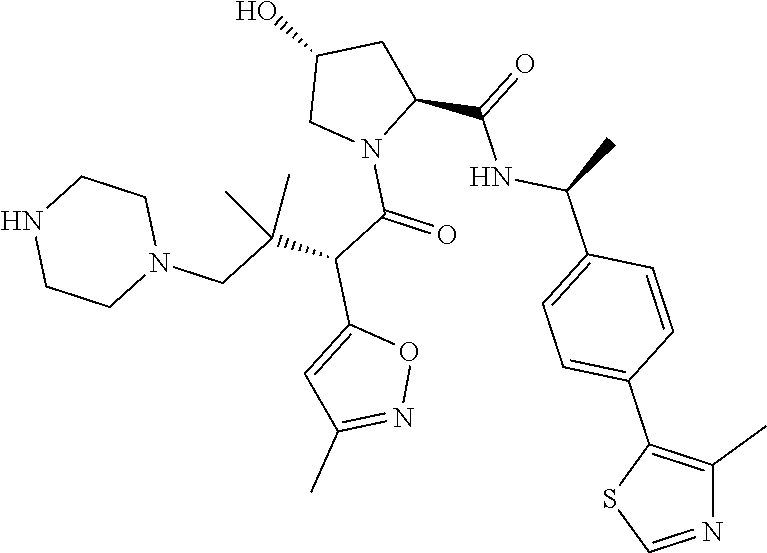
N1=CSC(C2=CC=C(C(NC(C3N(C(=O)C(C4=CC(C)=NO4)C(CN4CCNCC4)(C)C)CC(O)C3)=O)C)C=C2)=C1C
